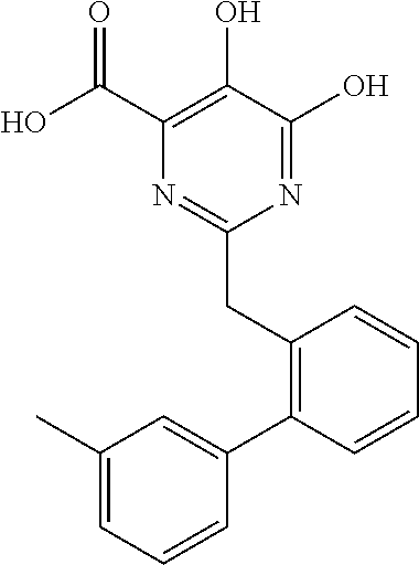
N1=C(O)C(O)=C(C(O)=O)N=C1CC1=C(C2=CC(C)=CC=C2)C=CC=C1
